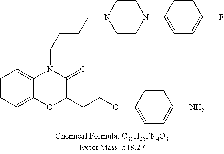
C1=CC=C2C(=C1)N(CCCCN1CCN(C3=CC=C(F)C=C3)CC1)C(=O)C(CCOC1=CC=C(N)C=C1)O2
